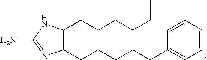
C1(CCCCCC2=CC=CC=C2)=C(CCCCCC)NC(N)=N1
